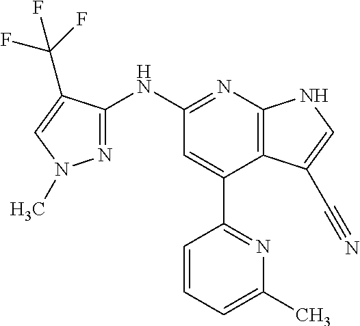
C1(NC2=NN(C)C=C2C(F)(F)F)=NC2=C(C(C3=NC(C)=CC=C3)=C1)C(C#N)=CN2
